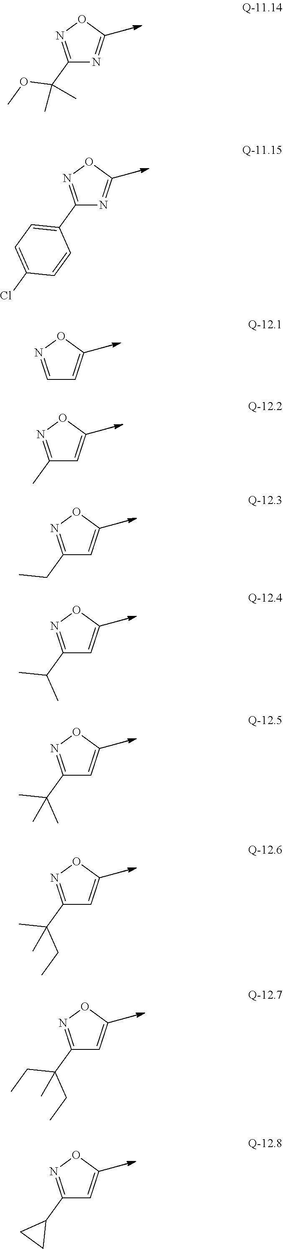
C1(C(OC)(C)C)=NOC=N1.C1(C2=CC=C(Cl)C=C2)=NOC=N1.C1=NOC=C1.C1(C)=NOC=C1.C1(CC)=NOC=C1.C1(C(C)C)=NOC=C1.C1(C(C)(C)C)=NOC=C1.C1(C(C)(CC)C)=NOC=C1.C1(C(CC)(CC)C)=NOC=C1.C1(C2CC2)=NOC=C1
